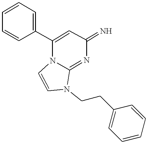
C1=CN2C(=NC(=N)C=C2C2=CC=CC=C2)N1CCC1=CC=CC=C1
